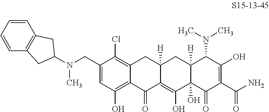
C12=C(Cl)C(CN(C3CC4=C(C3)C=CC=C4)C)=CC(O)=C1C(=O)C1=C(O)C3(O)C([H])(CC1([H])C2)C(N(C)C)C(O)=C(C(N)=O)C3=O
